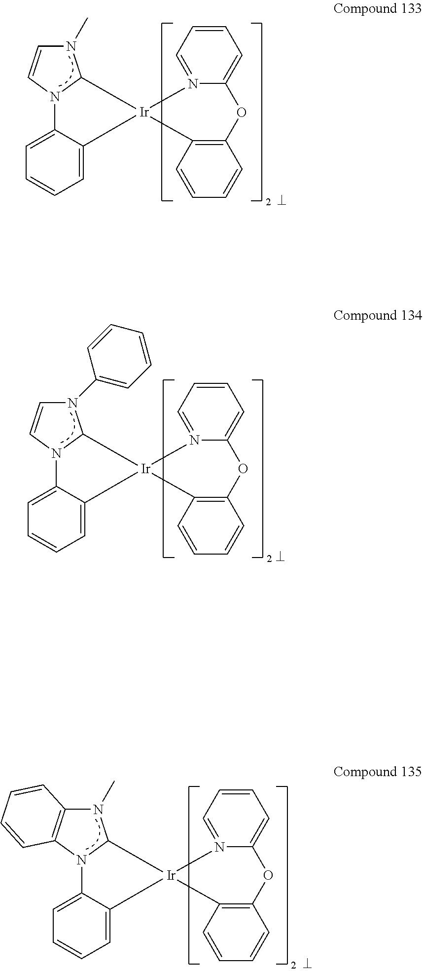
N1(C)C2=C(N3C1[Ir]1(C4=CC=CC=C34)N3=CC=CC=C3OC3=C1C=CC=C3)C=CC=C2.N1(C)C=CN2C1[Ir]1(C3=CC=CC=C23)N2=CC=CC=C2OC2=C1C=CC=C2.N1(C2=CC=CC=C2)C=CN2C1[Ir]1(C3=CC=CC=C23)N2=CC=CC=C2OC2=C1C=CC=C2
